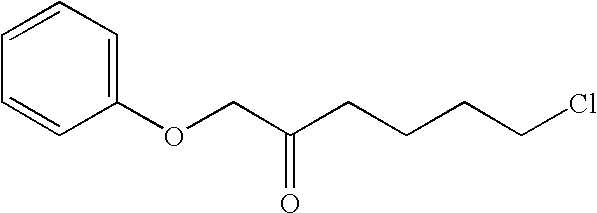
C1(OCC(CCCCCl)=O)=CC=CC=C1
